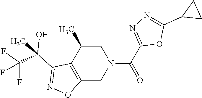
C12=C(C(C)CN(C(C3=NN=C(C4CC4)O3)=O)C1)C(C(C)(C(F)(F)F)O)=NO2
